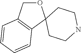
O1CC2=C(C13CCNCC3)C=CC=C2
